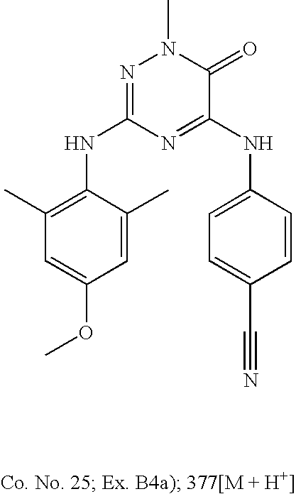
C1=CC(NC2=NC(NC3=C(C)C=C(OC)C=C3C)=NN(C)C2=O)=CC=C1C#N
